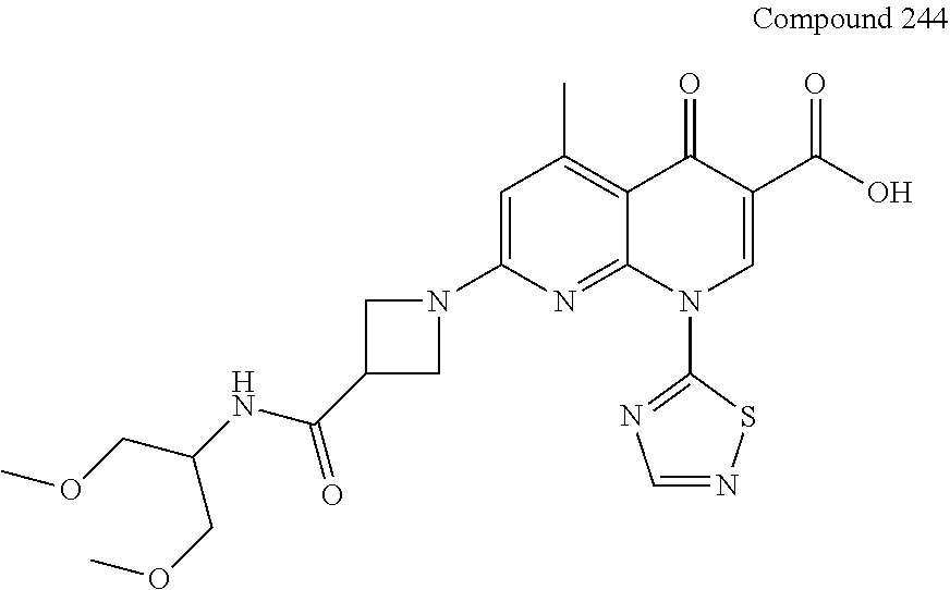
N1(C2=CC(C)=C3C(=N2)N(C2=NC=NS2)C=C(C(O)=O)C3=O)CC(C(NC(COC)COC)=O)C1
